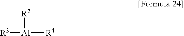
[R3][Al]([R4])[R2]
